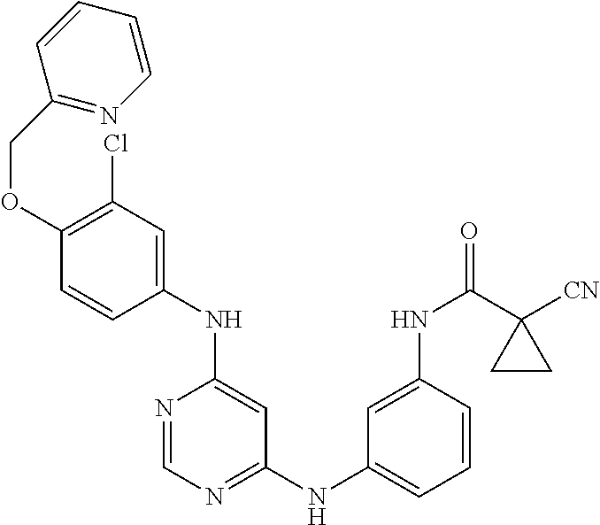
C1(OCC2=NC=CC=C2)=C(Cl)C=C(NC2=CC(NC3=CC=CC(NC(C4([CN])CC4)=O)=C3)=NC=N2)C=C1
